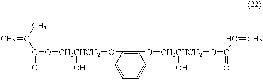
C=C(C(O[CH2CHCH2](OC1=C(O[CH2CHCH2](OC(C=C)=O)O)C=CC=C1)O)=O)C
